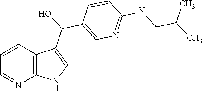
C1=CC2=C(N=C1)NC=C2C(O)C1=CN=C(NCC(C)C)C=C1
